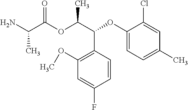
NC(C(OC(C(C1=C(OC)C=C(F)C=C1)OC1=CC=C(C)C=C1Cl)C)=O)C
